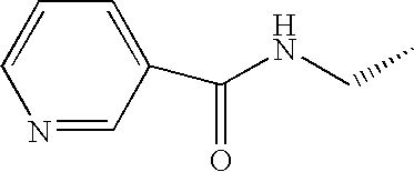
N1=CC(C(=O)NCC)=CC=C1
